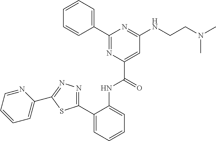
C1(C2=CC=CC=C2NC(C2=CC(NCCN(C)C)=NC(C3=CC=CC=C3)=N2)=O)=NN=C(C2=CC=CC=N2)S1
